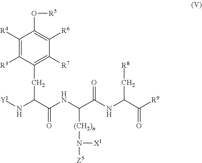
[Y1]NC(C(NC(C(NC(C([R9])=O)C[R8])=O)[(CH2)n]N([Z5])[X1])=O)CC1=C([R7])C([R6])=C(O[R5])C([R4])=C1[R3]
